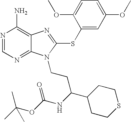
N1=CN=C2C(=C1N)N=C(SC1=CC(OC)=CC=C1OC)N2CCC(C1CCSCC1)NC(OC(C)(C)C)=O
